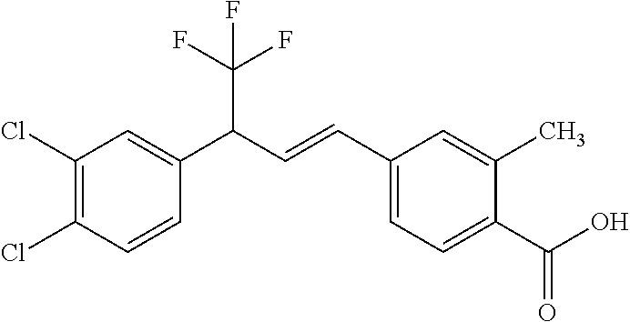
C1(Cl)=C(Cl)C=CC(C(C=CC2=CC=C(C(O)=O)C(C)=C2)C(F)(F)F)=C1
